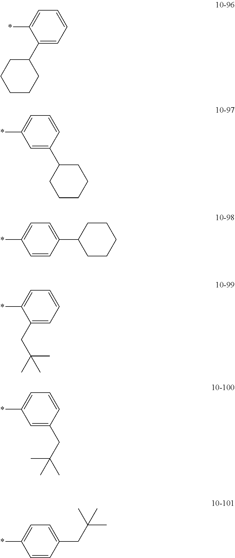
C1=C(*)C(C2CCCCC2)=CC=C1.C1=C(*)C=C(C2CCCCC2)C=C1.C1=C(*)C=CC(C2CCCCC2)=C1.C1=C(*)C(CC(C)(C)C)=CC=C1.C1=C(*)C=C(CC(C)(C)C)C=C1.C1=C(*)C=CC(CC(C)(C)C)=C1
